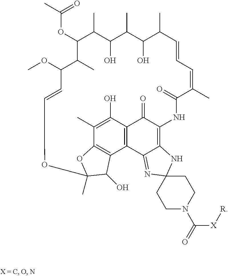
O(C1C(C)C(O)C(C)C(O)C(C)C=CC=C(C)C(=O)NC2=C3C(=NC4(N3)CCN(C([X][R])=O)CC4)C3=C(C2=O)C(O)=C(C)C2=C3C(O)C(C)(O2)OC=CC(OC)C1C)C(C)=O
